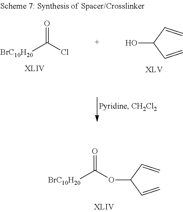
C=CC(C=C)OC([BrC10H20])=O.[BrC10H20]C(Cl)=O.C=CC(C=C)O
